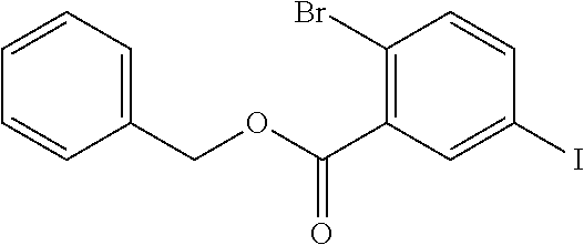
C1(Br)=C(C(OCC2=CC=CC=C2)=O)C=C(I)C=C1
